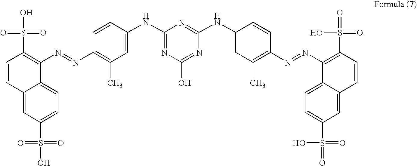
C1(NC2=CC(C)=C(N=NC3=C(S(O)(=O)=O)C=CC4=CC(S(O)(=O)=O)=CC=C34)C=C2)=NC(O)=NC(NC2=CC(C)=C(N=NC3=C(S(=O)(=O)O)C=CC4=CC(S(=O)(=O)O)=CC=C34)C=C2)=N1
